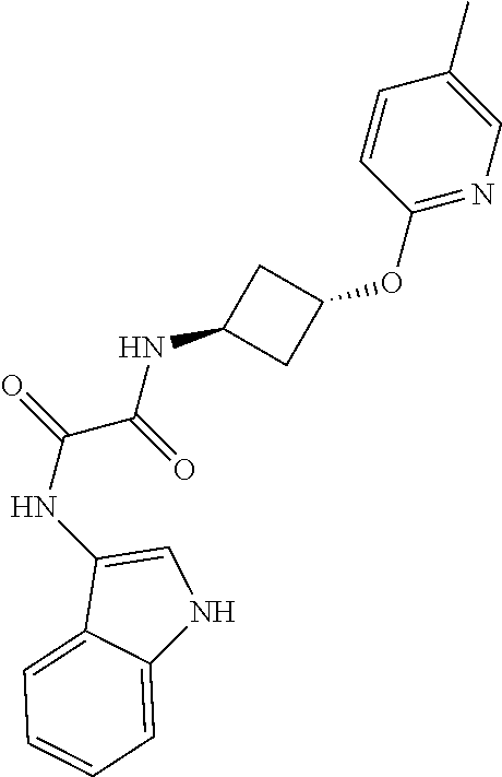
C1=CC(OC2CC(NC(C(=O)NC3=CNC4=CC=CC=C34)=O)C2)=NC=C1C
